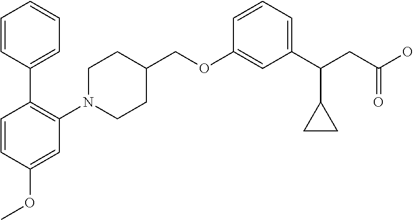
C1(OCC2CCN(C3=C(C4=CC=CC=C4)C=CC(OC)=C3)CC2)=CC(C(CC(O)=O)C2CC2)=CC=C1
